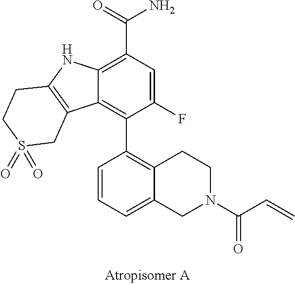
C12=C(C(=O)N)C=C(F)C(C3=C4CCN(C(C=C)=O)CC4=CC=C3)=C1C1=C(N2)CCS(=O)(=O)C1
